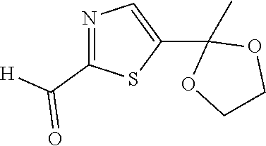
N1=C(C([H])=O)SC(C2(C)OCCO2)=C1
